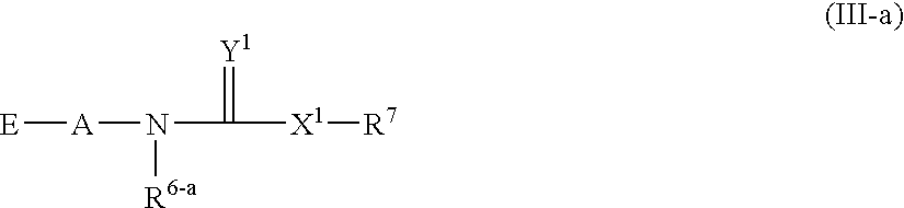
[E][A]N(C(=[Y1])[X1][R7])[R6-a]
